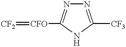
[CF2]=[CFO]C1=NN=C([CF3])N1
